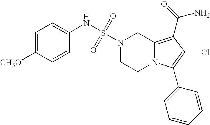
S(N1CCN2C(=C(C(N)=O)C(Cl)=C2C2=CC=CC=C2)C1)(=O)(=O)NC1=CC=C([CH3O])C=C1
